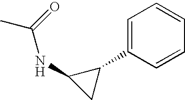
C1=C(C2C(NC(=O)C)C2)C=CC=C1
